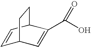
C1=CC2C(C(O)=O)=CC1CC2
